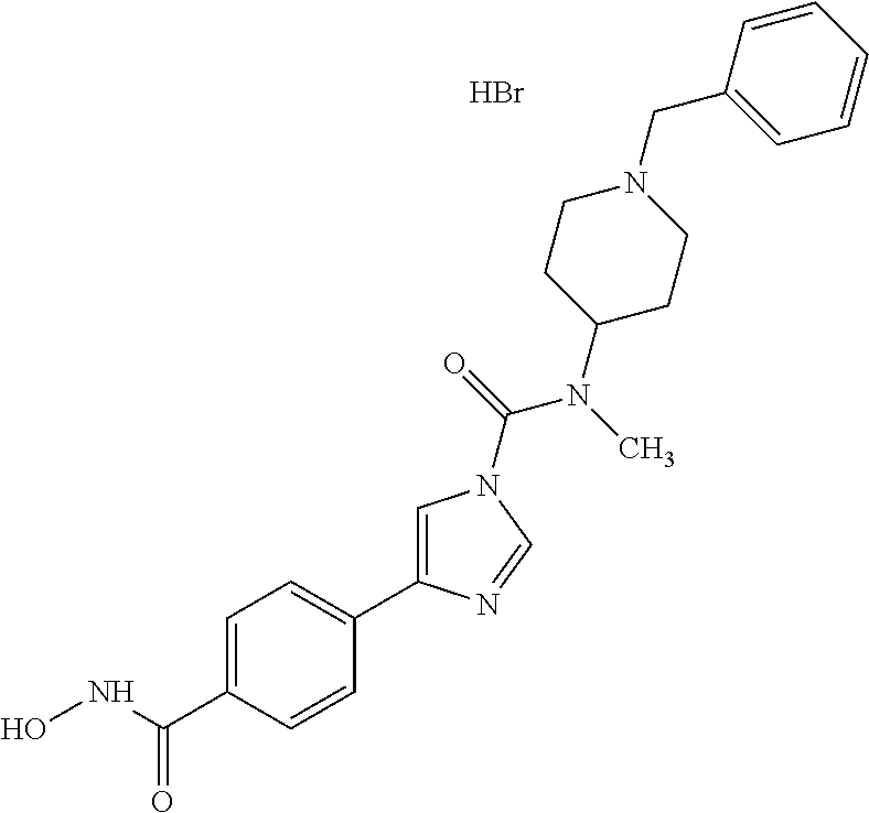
C1=C(C(NO)=O)C=CC(C2=CN(C(=O)N(C)C3CCN(CC4=CC=CC=C4)CC3)C=N2)=C1.Br
